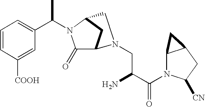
C1=CC([COOH])=CC(C(C)N2C(=O)C3CC2CN3CC(N)C(N2C3C(CC2[CN])C3)=O)=C1
